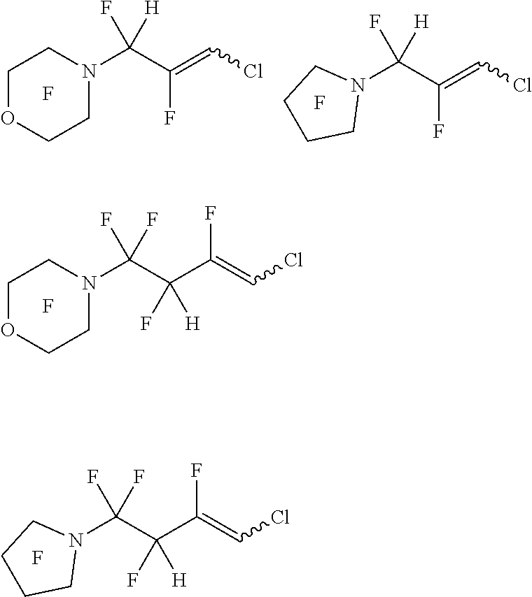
C1OCCN(C(C(C(=CCl)F)(F)[H])(F)F)C1.F.C(C(C(=CCl)F)(F)[H])(N1CCCC1)(F)F.F.C1OCCN(C(C(=CCl)F)(F)[H])C1.F.C(C(=CCl)F)(N1CCCC1)(F)[H].F
